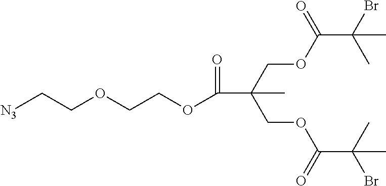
[N3]CCOCCOC(C(COC(=O)C(Br)(C)C)(COC(=O)C(Br)(C)C)C)=O
